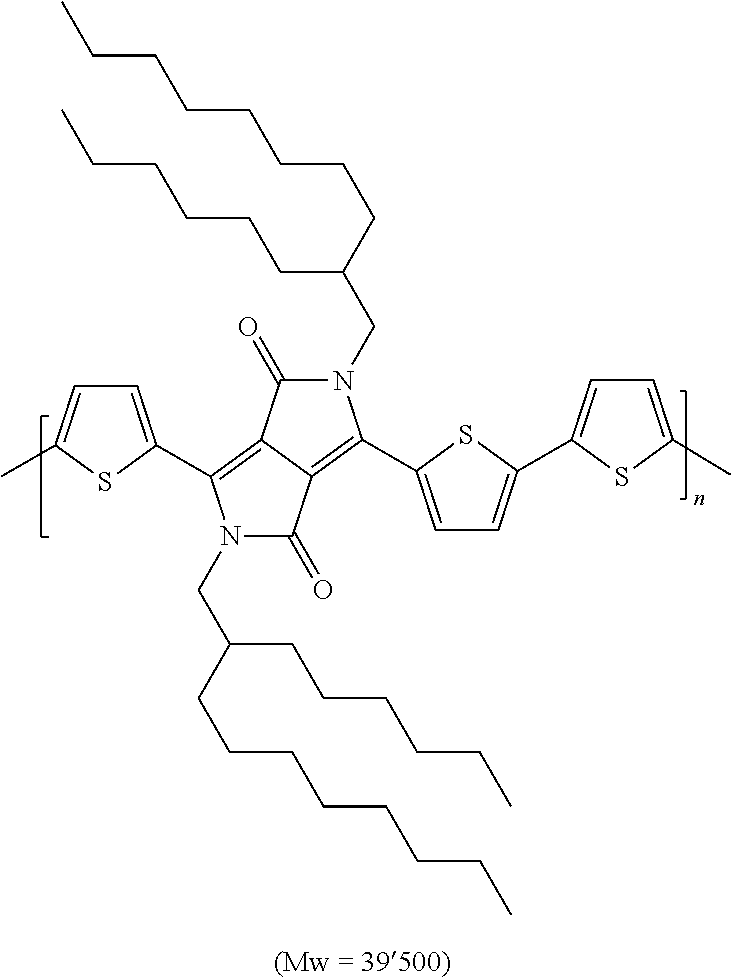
C1=C(C2=C3C(=C(C4=CC=C(C5=CC=C(C)S5)S4)N(CC(CCCCCCCC)CCCCCC)C3=O)C(=O)N2CC(CCCCCCCC)CCCCCC)SC(C)=C1
